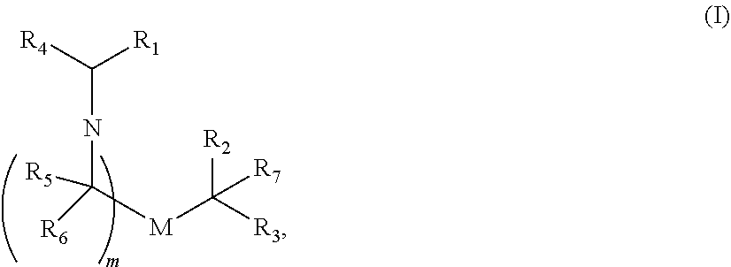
C(NC([R6])([R5])[M]C([R3])([R2])[R7])([R4])[R1]
